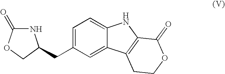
C1=C(CC2NC(=O)OC2)C=C2C(=C1)NC1=C2CCOC1=O
